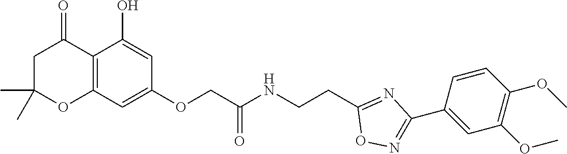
C1C(C)(C)OC2=C(C1=O)C(O)=CC(OCC(NCCC1=NC(C3=CC(OC)=C(OC)C=C3)=NO1)=O)=C2
